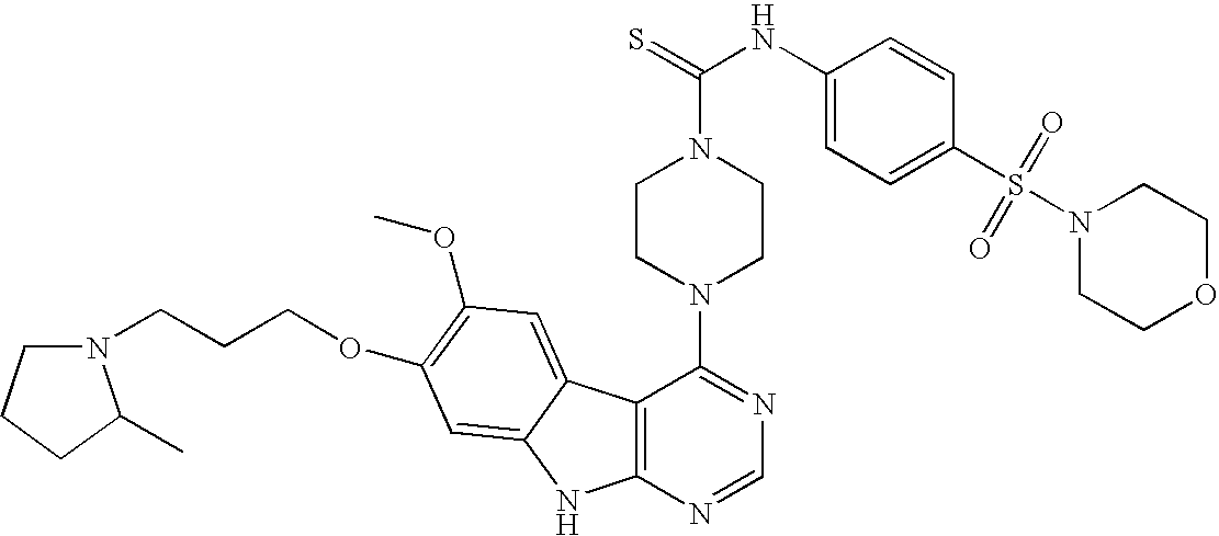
C12=C(N=CN=C1N1CCN(C(=S)NC3=CC=C(S(=O)(=O)N4CCOCC4)C=C3)CC1)NC1=CC(OCCCN3CCCC3C)=C(OC)C=C21
